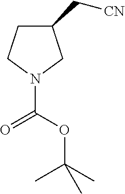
C1(C[CN])CCN(C(=O)OC(C)(C)C)C1
